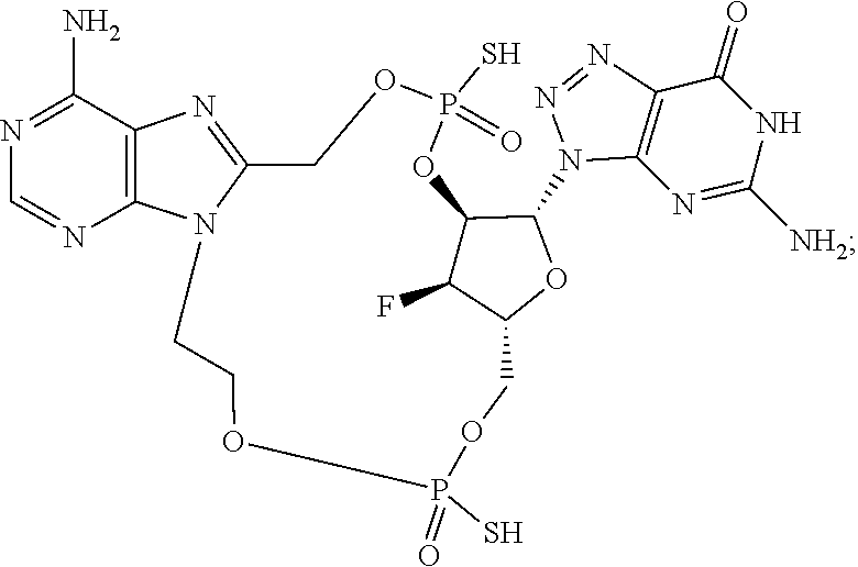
N1=NC2=C(N1C1C3C(F)C(COP(S)(=O)OCCN4C(=NC5=C4N=CN=C5N)COP(S)(=O)O3)O1)N=C([NH2])NC2=O
